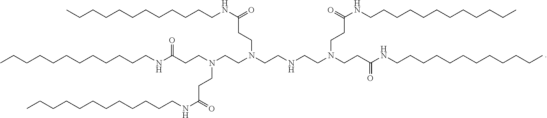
CCCCCCCCCCCCNC(CCN(CCN(CCNCCN(CCC(NCCCCCCCCCCCC)=O)CCC(=O)NCCCCCCCCCCCC)CCC(NCCCCCCCCCCCC)=O)CCC(NCCCCCCCCCCCC)=O)=O
